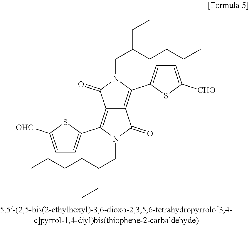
C12=C(C3=CC=C([OHC])S3)N(CC(CCCC)CC)C(=O)C1=C(C1=CC=C([CHO])S1)N(CC(CCCC)CC)C2=O
